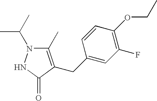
C1(C)=C(CC2=CC(F)=C(OCC)C=C2)C(=O)NN1C(C)C
